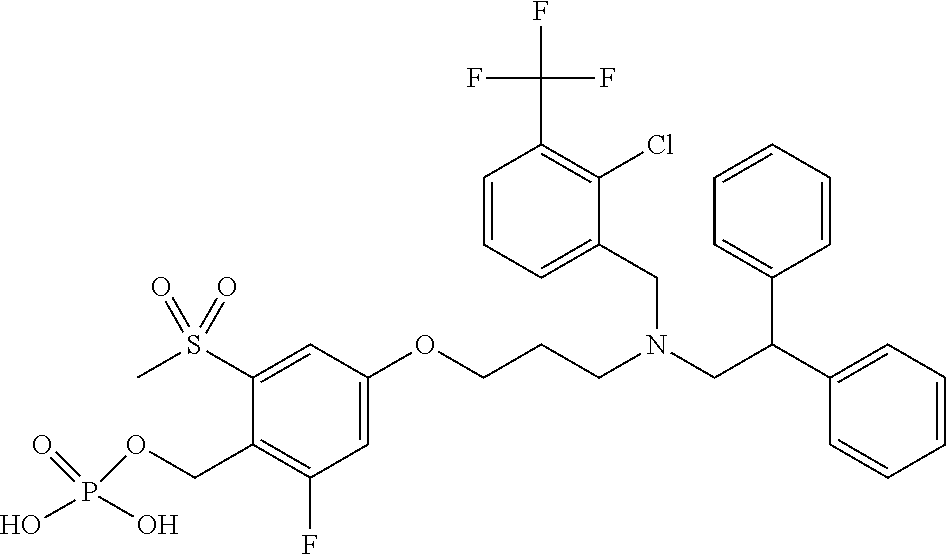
C1=C(OCCCN(CC(C2=CC=CC=C2)C2=CC=CC=C2)CC2=CC=CC(C(F)(F)F)=C2Cl)C=C(S(C)(=O)=O)C(COP(=O)(O)O)=C1F
